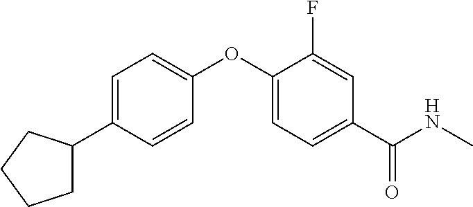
C1=C(C2CCCC2)C=CC(OC2=CC=C(C(NC)=O)C=C2F)=C1
